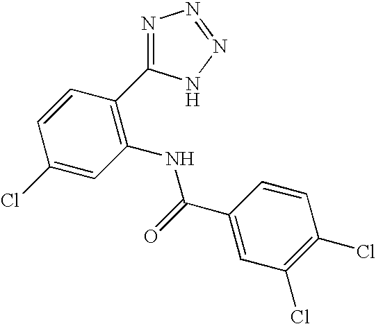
C1=CC(C2=NN=NN2)=C(NC(C2=CC(Cl)=C(Cl)C=C2)=O)C=C1Cl
